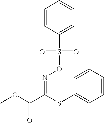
O(S(C1=CC=CC=C1)(=O)=O)N=C(C(OC)=O)SC1=CC=CC=C1
